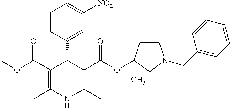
COC(C1=C(C)NC(C)=C(C(OC2(C)CCN(CC3=CC=CC=C3)C2)=O)C1C1=CC([NO2])=CC=C1)=O
